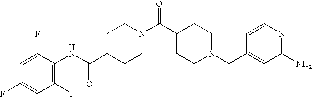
C1(C(NC2=C(F)C=C(F)C=C2F)=O)CCN(C(C2CCN(CC3=CC(N)=NC=C3)CC2)=O)CC1
